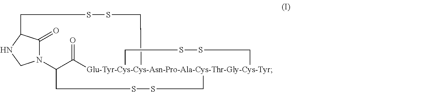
O=C1C2CSSC[Glu-Tyr-Cys-Cys-Asn-Pro-Ala-Cys-Thr-Gly-Cys-Tyr]13(CSSC3)CSSCC1C(=O)N2CN1
